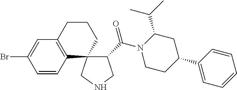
C1=CC2=C(C=C1Br)CCCC21C(C(N2CCC(C3=CC=CC=C3)CC2C(C)C)=O)CNC1
